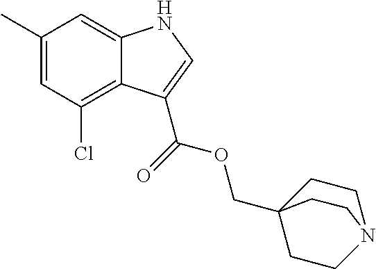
C1(C)=CC(Cl)=C2C(=C1)NC=C2C(=O)OCC12CCN(CC1)CC2
